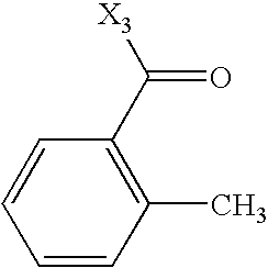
C1=CC(C)=C(C([X3])=O)C=C1
